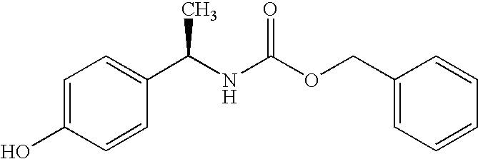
C1=C(O)C=CC(C(NC(OCC2=CC=CC=C2)=O)C)=C1
